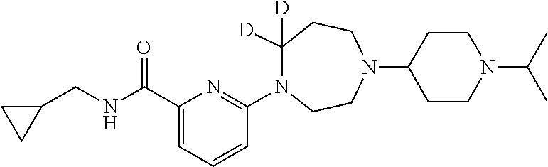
C1=CC=C(C(NCC2CC2)=O)N=C1N1C([D])([D])CCN(C2CCN(C(C)C)CC2)CC1
